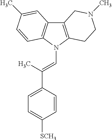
C12=C(N(C=C(C3=CC=C([SCH3])C=C3)C)C3=C1C=C(C)C=C3)CCN(C)C2
